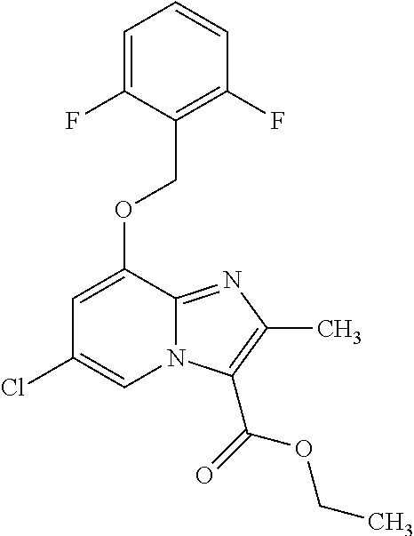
N12C(=NC(C)=C1C(OCC)=O)C(OCC1=C(F)C=CC=C1F)=CC(Cl)=C2
